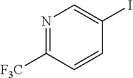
N1=C([F3C])C=CC(I)=C1
